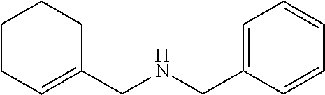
C1CC=C(CNCC2=CC=CC=C2)CC1
